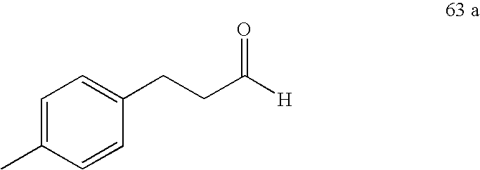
C1=C(C)C=CC(CCC([H])=O)=C1
